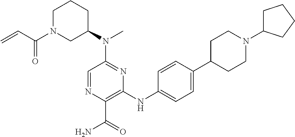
C1=NC(C(=O)N)=C(NC2=CC=C(C3CCN(C4CCCC4)CC3)C=C2)N=C1N(C1CCCN(C(C=C)=O)C1)C
